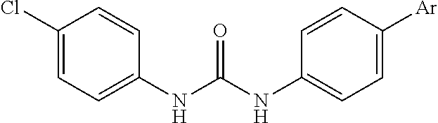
C1(Cl)=CC=C(NC(NC2=CC=C([Ar])C=C2)=O)C=C1
